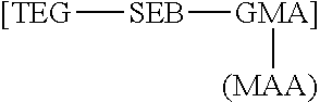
[SEB]([GMA]][(MAA)])[[TEG]
